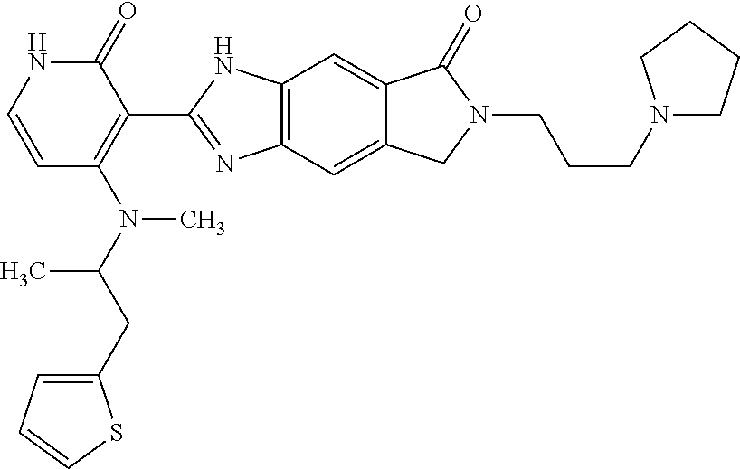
C1=CC(N(C(CC2=CC=CS2)C)C)=C(C2=NC3=C(N2)C=C2C(=C3)CN(CCCN3CCCC3)C2=O)C(=O)N1
